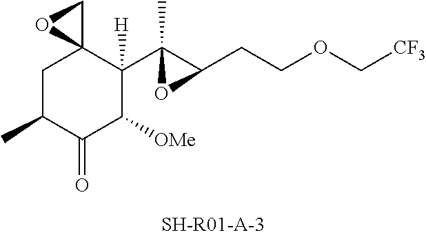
C1C(C)C(=O)C([OMe])C(C2(C)C(CCOC[CF3])O2)([H])C12CO2
